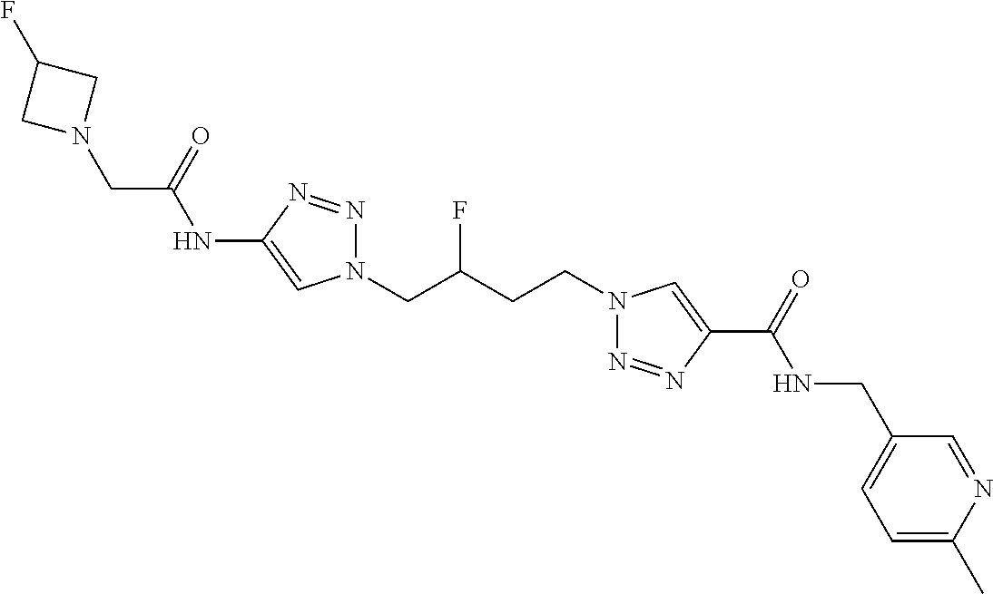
C1(NC(CN2CC(F)C2)=O)=CN(CC(CCN2N=NC(C(=O)NCC3=CC=C(C)N=C3)=C2)F)N=N1
